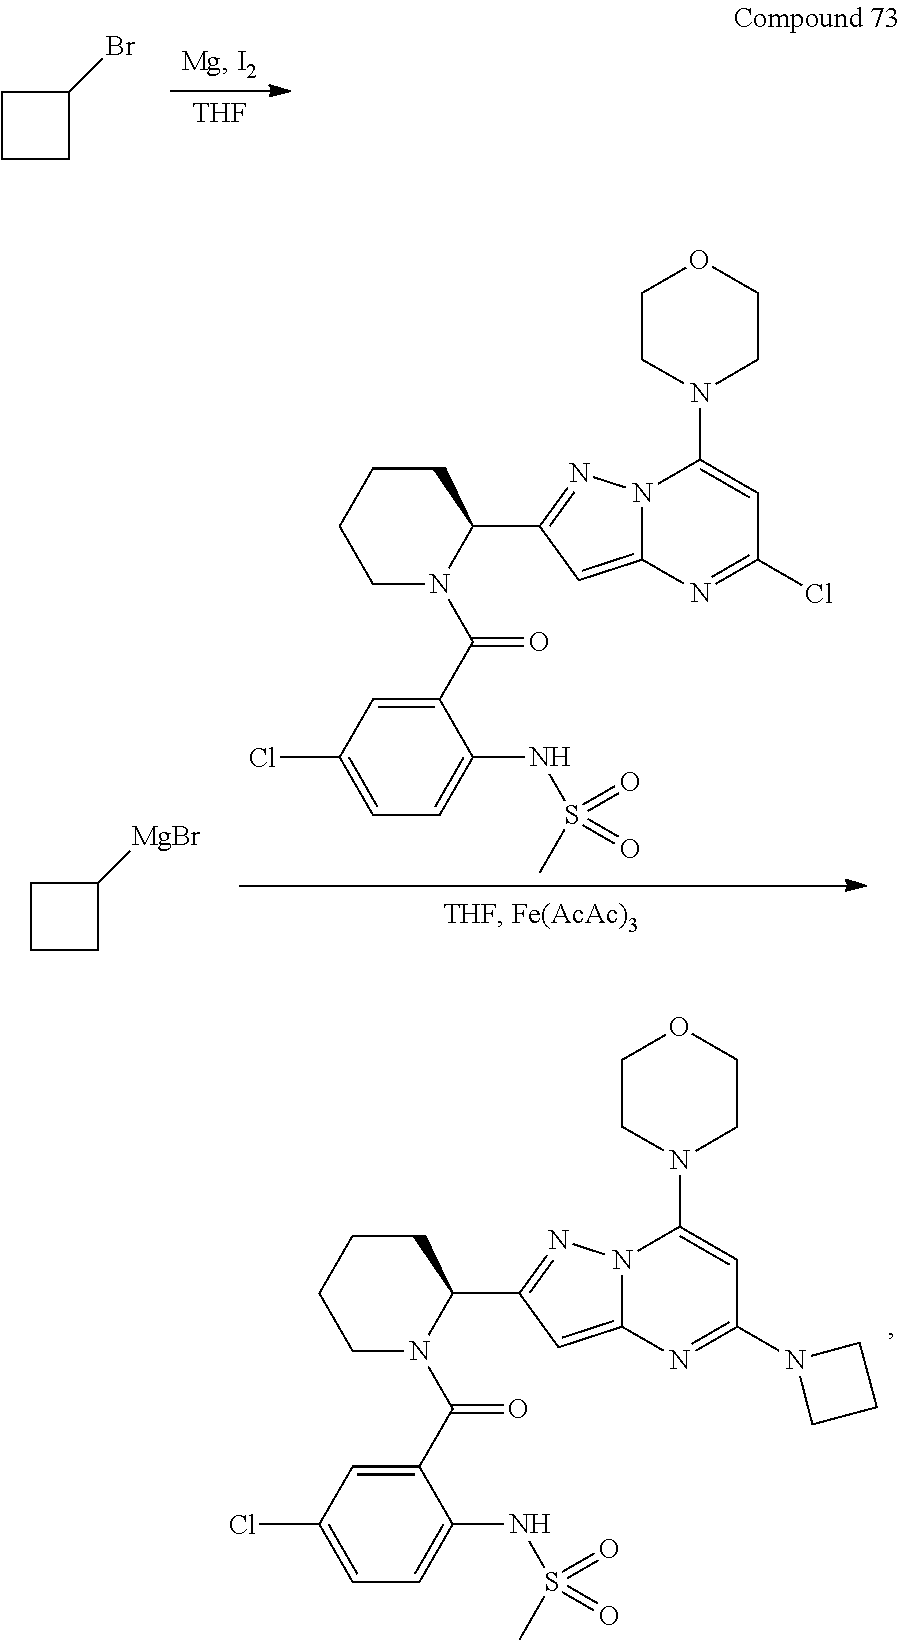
N1(C(C2=CC(Cl)=CC=C2NS(C)(=O)=O)=O)C(C2=NN3C(=C2)N=C(Cl)C=C3N2CCOCC2)CCCC1.C1CC([MgBr])C1.[THF].C1CC(Br)C1.N1(C(C2=CC(Cl)=CC=C2NS(C)(=O)=O)=O)C(C2=NN3C(=C2)N=C(N2CCC2)C=C3N2CCOCC2)CCCC1
